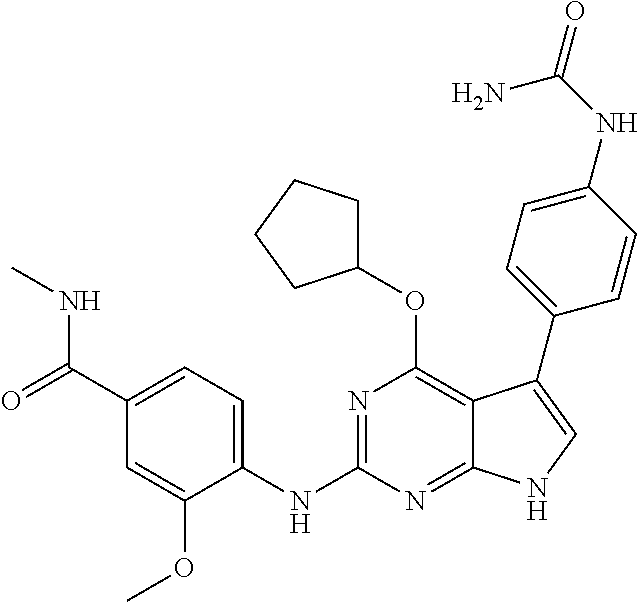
C1(C(=O)NC)=CC=C(NC2=NC(OC3CCCC3)=C3C(=N2)NC=C3C2=CC=C(NC(=O)N)C=C2)C(OC)=C1
